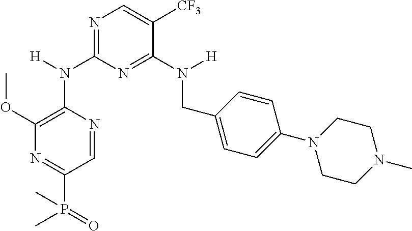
N1=C(N(C2=C(OC)N=C(P(=O)(C)C)C=N2)[H])N=C(N(CC2=CC=C(N3CCN(C)CC3)C=C2)[H])C([CF3])=C1
